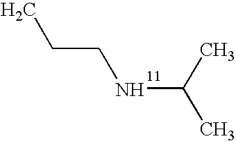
CCCNC(C)C
